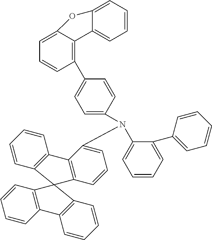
C1=CC2=C(C=C1)C1=C(C=CC=C1N(C1=CC=CC=C1C1=CC=CC=C1)C1=CC=C(C3=C4C(=CC=C3)OC3=CC=CC=C43)C=C1)C21C2=C(C=CC=C2)C2=C1C=CC=C2
